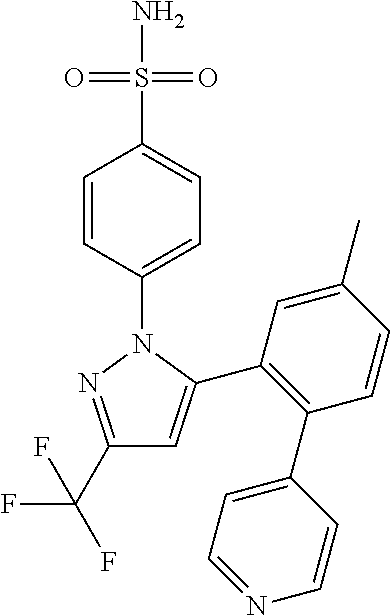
C1(C(F)(F)F)=NN(C2=CC=C(S(N)(=O)=O)C=C2)C(C2=C(C3=CC=NC=C3)C=CC(C)=C2)=C1
